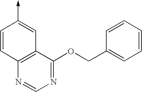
C1=CC2=C(C=C1->C)C(OCC1=CC=CC=C1)=NC=N2
